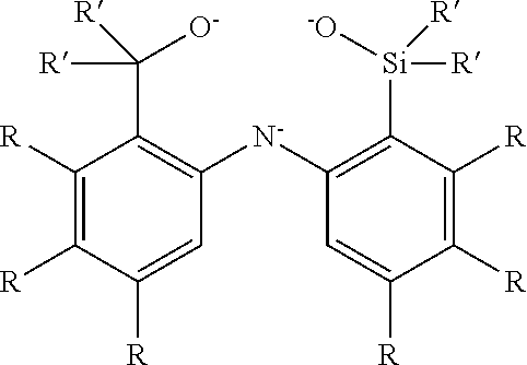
C1=C([R])C([R])=C([R])C(C([R])([R])[O-])=C1[N-]C1=C([Si]([R])([R])[-O])C([R])=C([R])C([R])=C1
